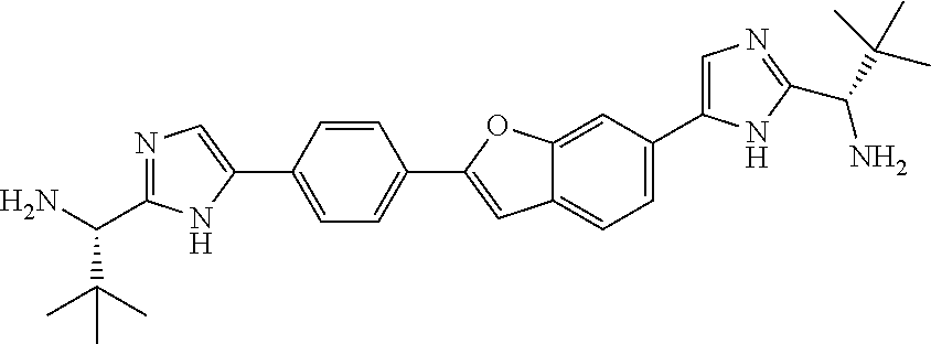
N1=C(C(N)C(C)(C)C)NC(C2=CC=C(C3=CC4=CC=C(C5=CN=C(C(N)C(C)(C)C)N5)C=C4O3)C=C2)=C1
